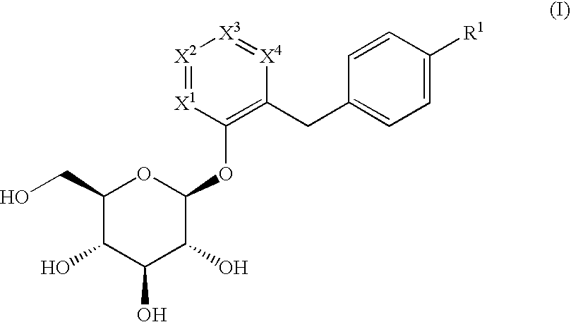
C1(CO)C(O)C(O)C(O)C(OC2=C(CC3=CC=C([R1])C=C3)[X4]=[X3][X2]=[X1]2)O1
